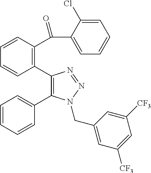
C1(C2=C(C(=O)C3=CC=CC=C3Cl)C=CC=C2)=C(C2=CC=CC=C2)N(CC2=CC([CF3])=CC([CF3])=C2)N=N1
